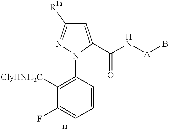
C1=CC(N2C(C(N[A]B)=O)=CC([R1a])=N2)=C([GlyHNH2C])C(F)=C1
